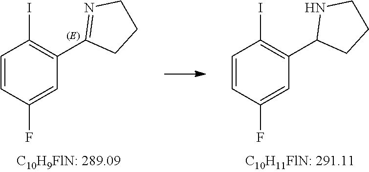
C1=CC(F)=CC(C2=NCCC2)=C1I.C1=CC(F)=CC(C2CCCN2)=C1I
